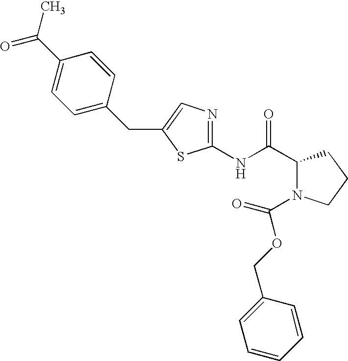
C1(NC(C2N(C(OCC3=CC=CC=C3)=O)CCC2)=O)=NC=C(CC2=CC=C(C(=O)C)C=C2)S1
